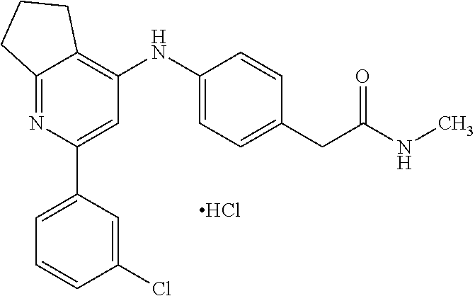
C12=NC(C3=CC=CC(Cl)=C3)=CC(NC3=CC=C(CC(NC)=O)C=C3)=C1CCC2.Cl
